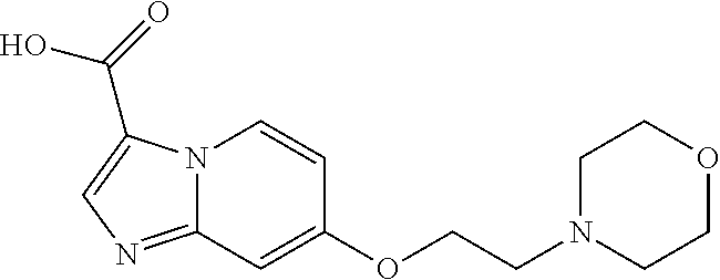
N12C(=NC=C1C(=O)O)C=C(OCCN1CCOCC1)C=C2
